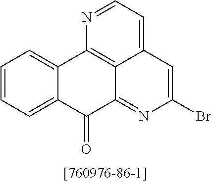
C12=CC=CC=C1C(=O)C1=NC(Br)=CC3=CC=NC2=C13
